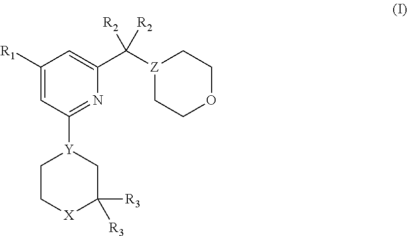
C1([R1])=CC([Y]2CC[X]C([R3])([R3])C2)=NC(C([Z]2CCOCC2)([R2])[R2])=C1
